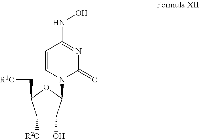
C1([R2O])C(O)C(N2C(=O)N=C(NO)C=C2)OC1C[R1O]
